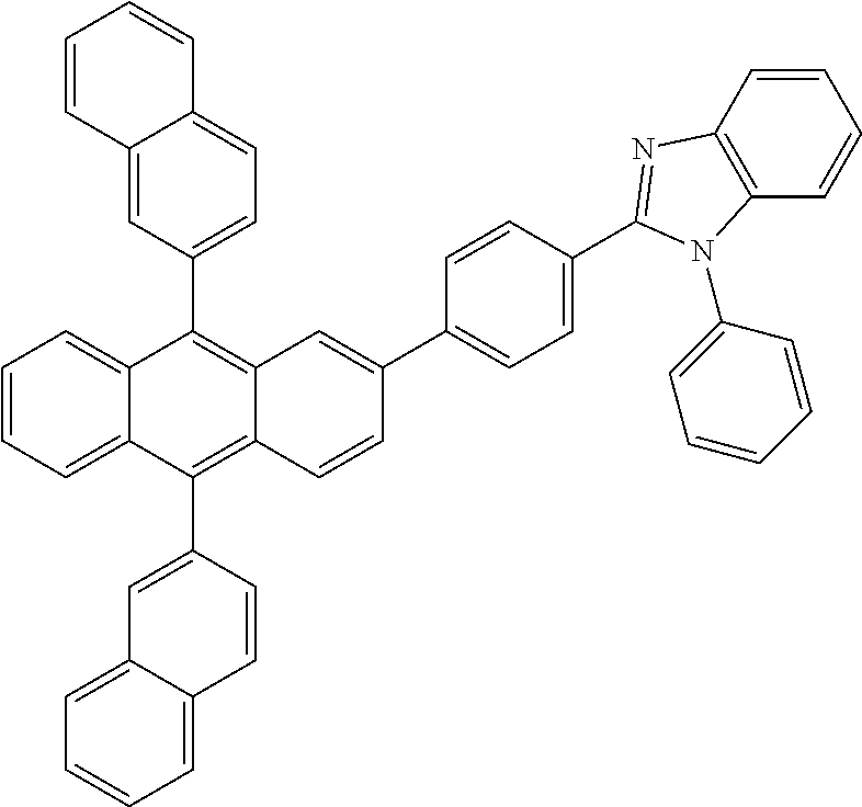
C12=CC(C3=C4C(=C(C5=CC6=CC=CC=C6C=C5)C5=CC=CC=C35)C=CC(C3=CC=C(C5=NC6=C(C=CC=C6)N5C5=CC=CC=C5)C=C3)=C4)=CC=C1C=CC=C2
